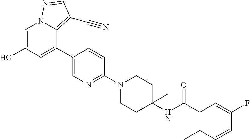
OC1=CN2C(=C(C#N)C=N2)C(C2=CN=C(N3CCC(NC(C4=C(C)C=CC(F)=C4)=O)(C)CC3)C=C2)=C1
